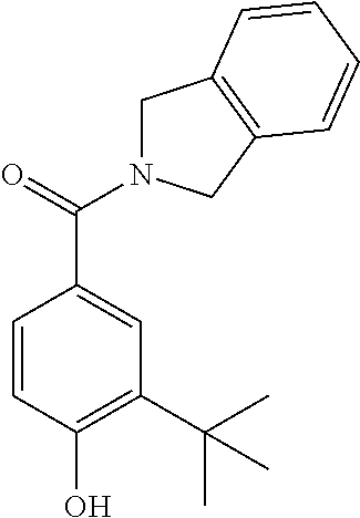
C1=CC(O)=C(C(C)(C)C)C=C1C(=O)N1CC2=C(C1)C=CC=C2
